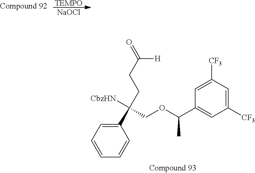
C1([CF3])=CC([CF3])=CC(C(OCC(C2=CC=CC=C2)([CbzHN])CCC(=O)[H])C)=C1.[TEMPO].[NaOCl]
